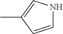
CC1=CNC=C1
